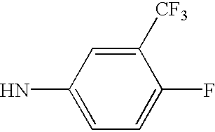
C1(N)=CC=C(F)C([CF3])=C1
